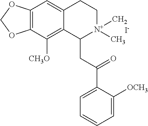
C12=C(C([CH3O])=C3C(=C1)CC[N+](C)(C)C3CC(C1=CC=CC=C1[OCH3])=O)OCO2.[I-]
